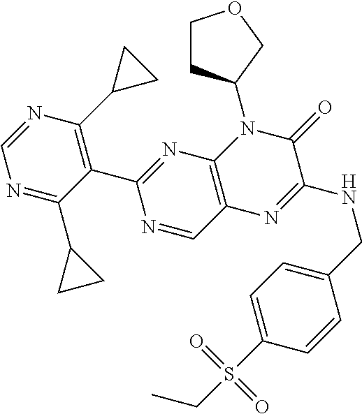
N1=C(C2CC2)C(C2=NC3=C(C=N2)N=C(NCC2=CC=C(S(CC)(=O)=O)C=C2)C(=O)N3C2CCOC2)=C(C2CC2)N=C1
